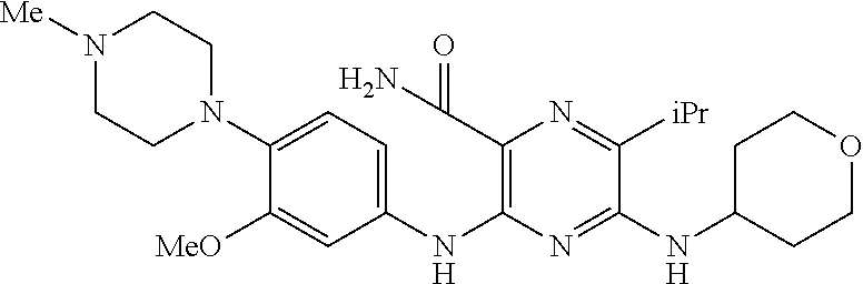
C1(N2CCN([Me])CC2)=CC=C(NC2=C(C(N)=O)N=C([iPr])C(NC3CCOCC3)=N2)C=C1[MeO]
